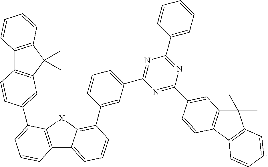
C12=C([X]C3=C(C4=CC(C5=NC(C6=CC=CC=C6)=NC(C6=CC7=C(C8=C(C7(C)C)C=CC=C8)C=C6)=N5)=CC=C4)C=CC=C13)C(C1=CC3=C(C4=C(C3(C)C)C=CC=C4)C=C1)=CC=C2
